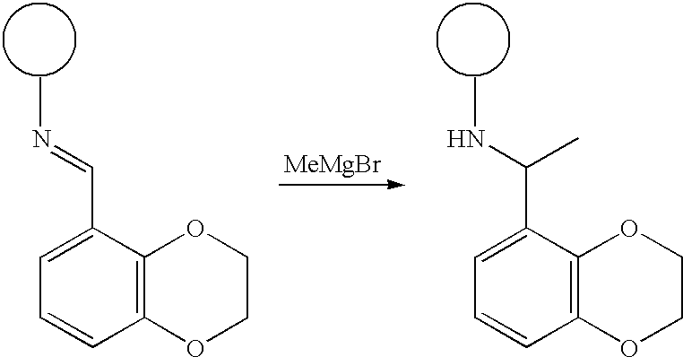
C1=CC2=C(C(C=NC)=C1)OCCO2.[MeMgBr].C1=CC2=C(C(C(NC)C)=C1)OCCO2
